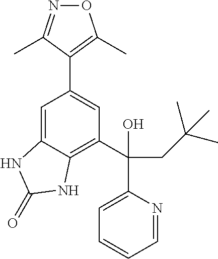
N1=C(C)C(C2=CC(C(C3=CC=CC=N3)(CC(C)(C)C)O)=C3C(=C2)NC(=O)N3)=C(C)O1
